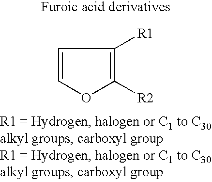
C1=COC([R2])=C1[R1]
